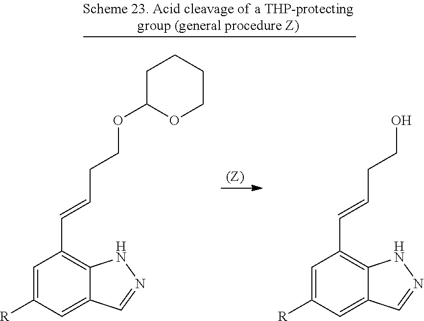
C1=C([R])C=C2C(=C1C=CCCOC1OCCCC1)NN=C2.C1=C([R])C=C2C(=C1C=CCCO)NN=C2
